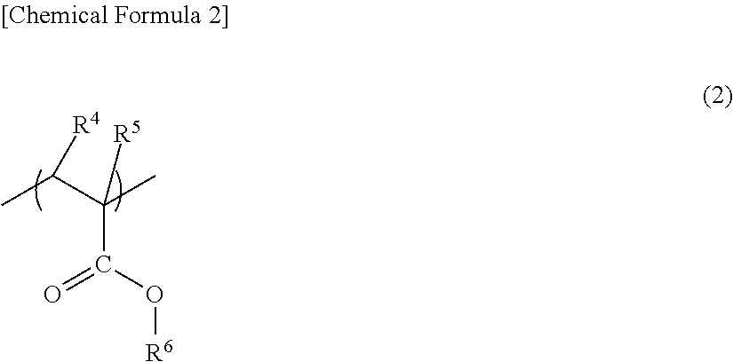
CC(C(C)(C(O[R6])=O)[R5])[R4]
